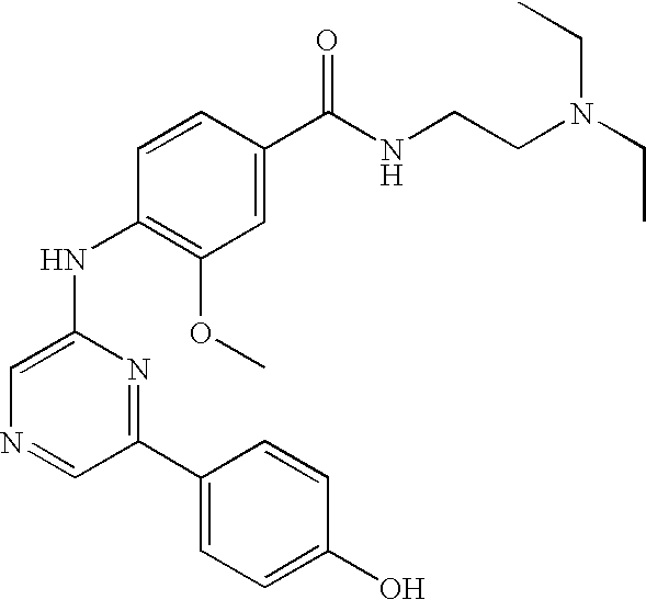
C1=CC(C(NCCN(CC)CC)=O)=CC(OC)=C1NC1=CN=CC(C2=CC=C(O)C=C2)=N1
